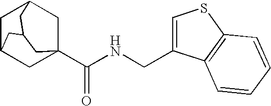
C1C2CC3(C(NCC4=CSC5=C4C=CC=C5)=O)CC1CC(C2)C3
